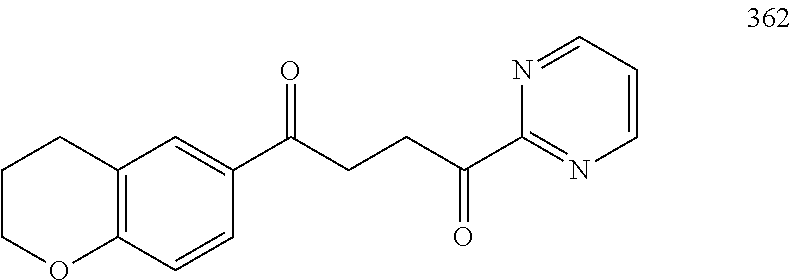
C12=C(C=CC(C(CCC(C3=NC=CC=N3)=O)=O)=C1)OCCC2
